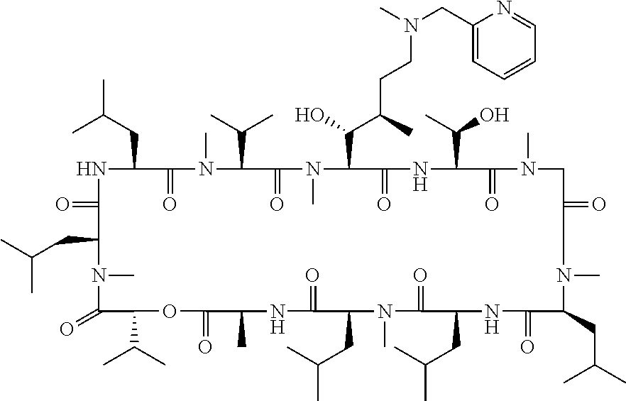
C1(=O)C(C(C)C)OC(=O)C(C)NC(=O)C(CC(C)C)N(C)C(=O)C(CC(C)C)NC(=O)C(CC(C)C)N(C)C(=O)CN(C)C(=O)C(C(C)O)NC(=O)C(C(O)C(C)CCN(C)CC2=CC=CC=N2)N(C)C(=O)C(C(C)C)N(C)C(=O)C(CC(C)C)NC(=O)C(CC(C)C)N1C
